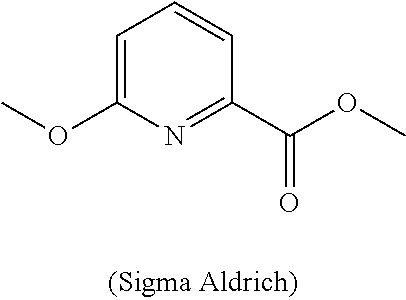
COC1=CC=CC(C(=O)OC)=N1
